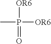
CP([OR6])([OR6])=O
